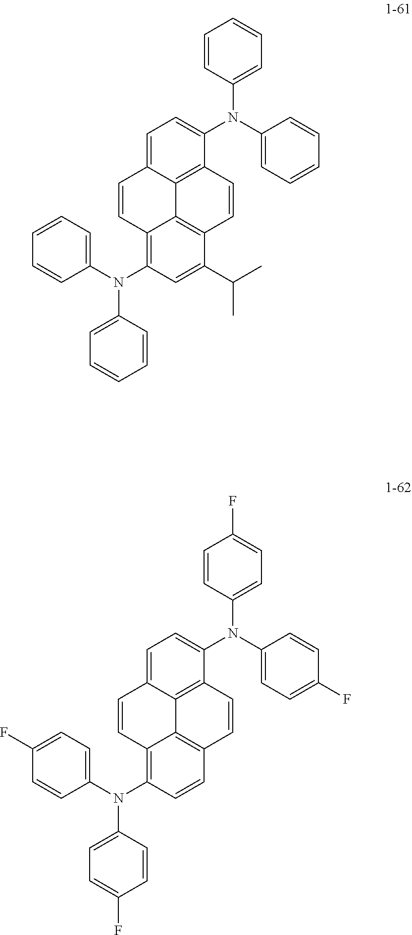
C1=C2C3=C(C=CC4=C3C(=C(N(C3=CC=CC=C3)C3=CC=CC=C3)C=C4C(C)C)C=C2)C(N(C2=CC=CC=C2)C2=CC=CC=C2)=C1.C1=C2C3=C(C=CC4=C3C(=C(N(C3=CC=C(F)C=C3)C3=CC=C(F)C=C3)C=C4)C=C2)C(N(C2=CC=C(F)C=C2)C2=CC=C(F)C=C2)=C1
